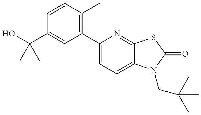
OC(C1=CC(C2=CC=C3C(=N2)SC(=O)N3CC(C)(C)C)=C(C)C=C1)(C)C
